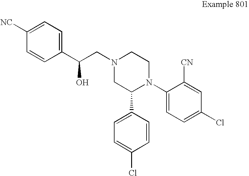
C1(C(CN2CC(C3=CC=C(Cl)C=C3)N(C3=CC=C(Cl)C=C3[CN])CC2)O)=CC=C([NC])C=C1
